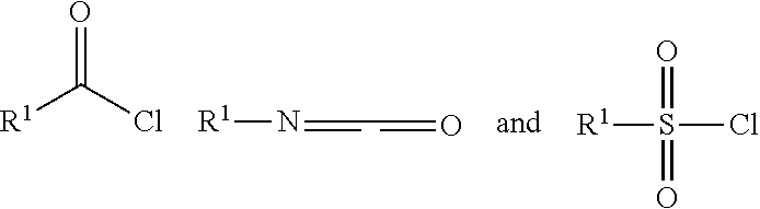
[R1]C(Cl)=O.[R1]N=CC=O.[R1]S(Cl)(=O)=O
